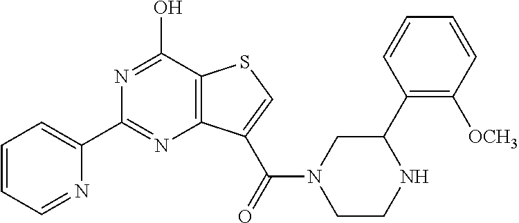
C1=CC=NC(C2=NC3=C(C(O)=N2)SC=C3C(=O)N2CC(C3=C([OCH3])C=CC=C3)NCC2)=C1
